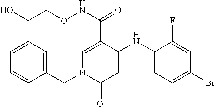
C1=C(C(NOCCO)=O)C(NC2=CC=C(Br)C=C2F)=CC(=O)N1CC1=CC=CC=C1
